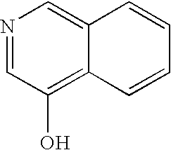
N1=CC(O)=C2C(=C1)C=CC=C2
